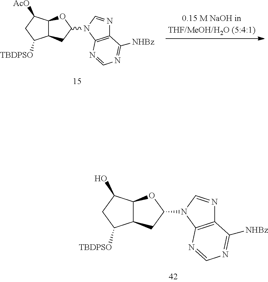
C12C(CC(N3C=NC4=C3N=CN=C4[NHBz])O1)C([TBDPSO])CC2[AcO].C12C(CC(N3C=NC4=C3N=CN=C4[NHBz])O1)C([TBDPSO])CC2O
